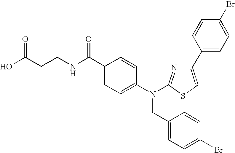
OC(CCNC(C1=CC=C(N(CC2=CC=C(Br)C=C2)C2=NC(C3=CC=C(Br)C=C3)=CS2)C=C1)=O)=O
